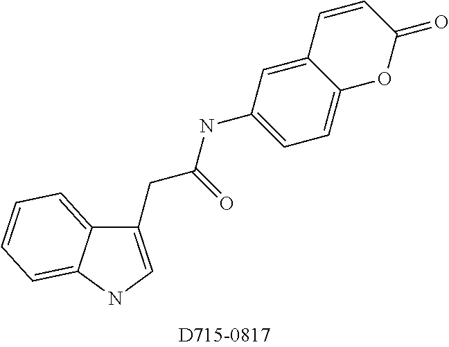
C1(CC(NC2=CC=C3C(=C2)C=CC(=O)O3)=O)=CNC2=CC=CC=C12
